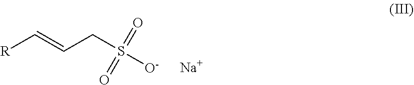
[R]C=CCS([O-])(=O)=O.[Na]
